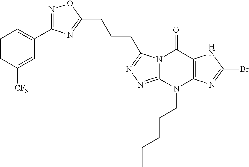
N1=C(C2=CC=CC([CF3])=C2)N=C(CCCC2=NN=C3N2C(=O)C2=C(N3CCCCC)N=C(Br)N2)O1
